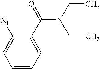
C1(C(=O)N(CC)CC)=CC=CC=C1[X1]
